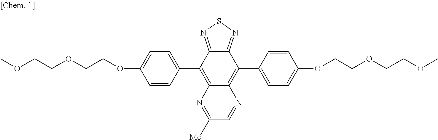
C12=NSN=C1C(C1=CC=C(OCCOCCOC)C=C1)=C1C(=C2C2=CC=C(OCCOCCOC)C=C2)N=CC([Me])=N1
